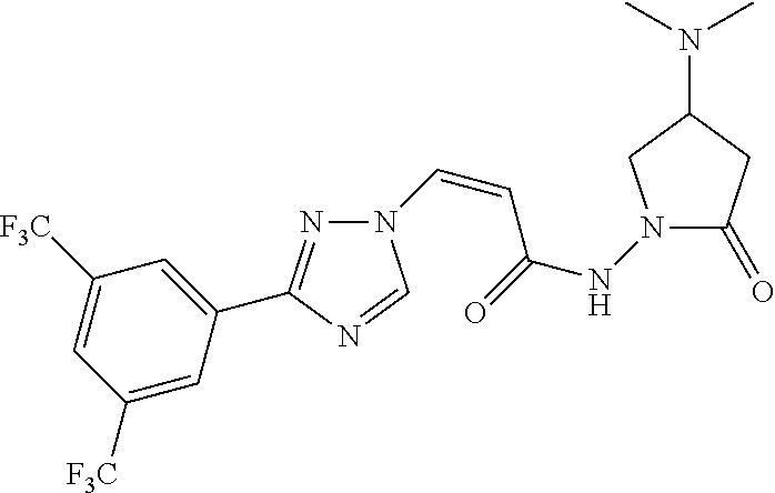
N1=C(C2=CC([F3C])=CC([F3C])=C2)N=CN1C=CC(NN1C(=O)CC(N(C)C)C1)=O
